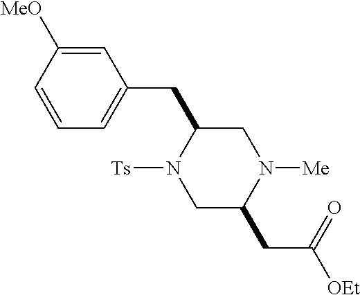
C1C(CC([OEt])=O)N([Me])CC(CC2=CC=CC([MeO])=C2)N1[Ts]
